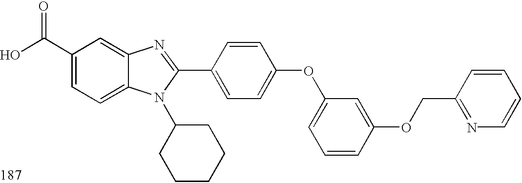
OC(C1=CC=C2C(=C1)N=C(C1=CC=C(OC3=CC=CC(OCC4=NC=CC=C4)=C3)C=C1)N2C1CCCCC1)=O
